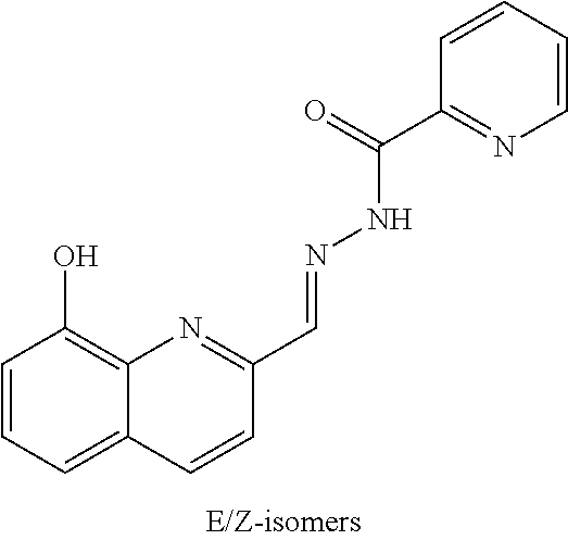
C12=C(O)C=CC=C1C=CC(C=NNC(C1=NC=CC=C1)=O)=N2
